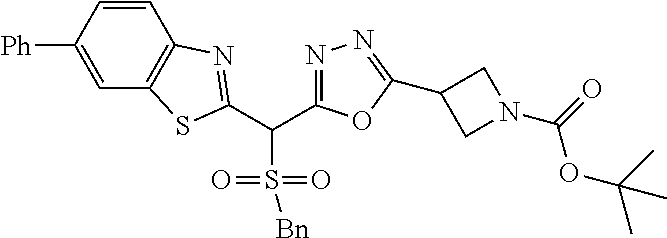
C1=C([Ph])C=CC2=C1SC(C(C1=NN=C(C3CN(C(=O)OC(C)(C)C)C3)O1)S([Bn])(=O)=O)=N2
